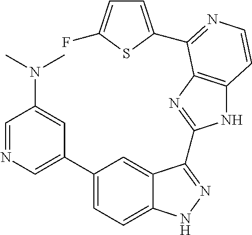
C1(C2=CN=CC(N(C)C)=C2)=CC=C2C(=C1)C(C1=NC3=C(N1)C=CN=C3C1=CC=C(F)S1)=NN2
